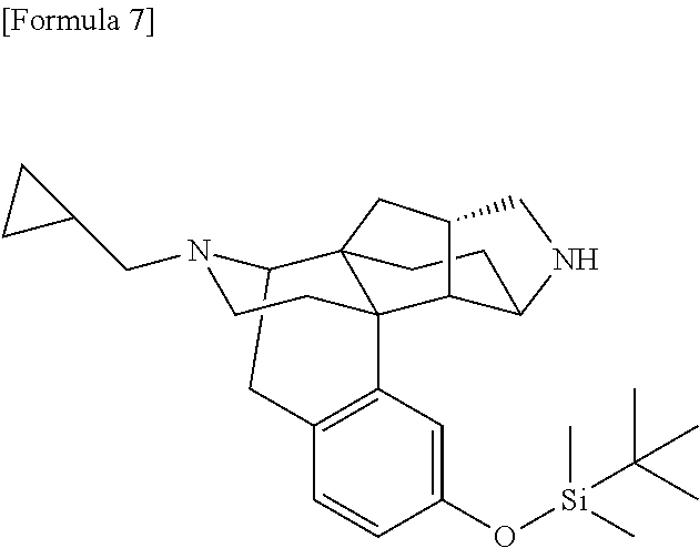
C12=C(C=C(O[Si](C)(C)C(C)(C)C)C=C1)C13C4(C(N(CC5CC5)CC1)C2)CCC1C3C(C4)CN1
